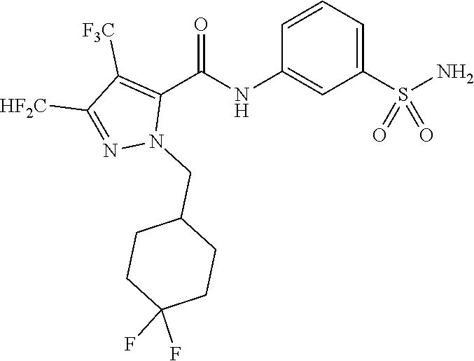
C1=CC=C(S(N)(=O)=O)C=C1NC(C1=C([F3C])C([HF2C])=NN1CC1CCC(F)(F)CC1)=O
